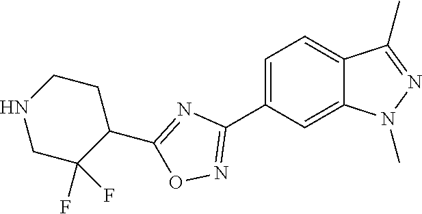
C1=C(C2=NOC(C3CCNCC3(F)F)=N2)C=C2C(=C1)C(C)=NN2C
